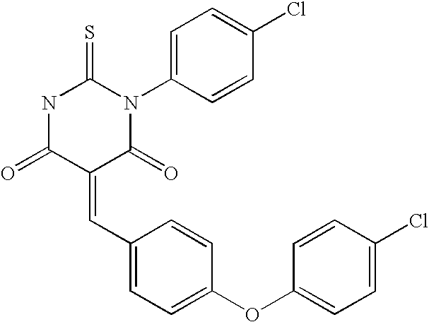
N1C(=O)C(=CC2=CC=C(OC3=CC=C(Cl)C=C3)C=C2)C(=O)N(C2=CC=C(Cl)C=C2)C1=S
